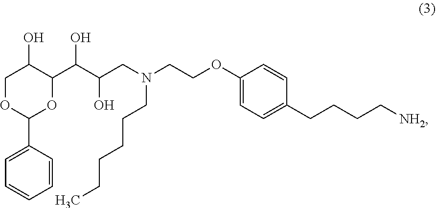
C1C(O)C(C(C(CN(CCOC2=CC=C(CCCC[NH2])C=C2)CCCCCC)O)O)OC(C2=CC=CC=C2)O1
